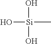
O[Si](O)(O)C
